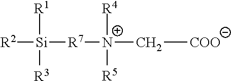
[R7]([N+]([R4])([R5])C[COO])[Si]([R1])([R2])[R3]
